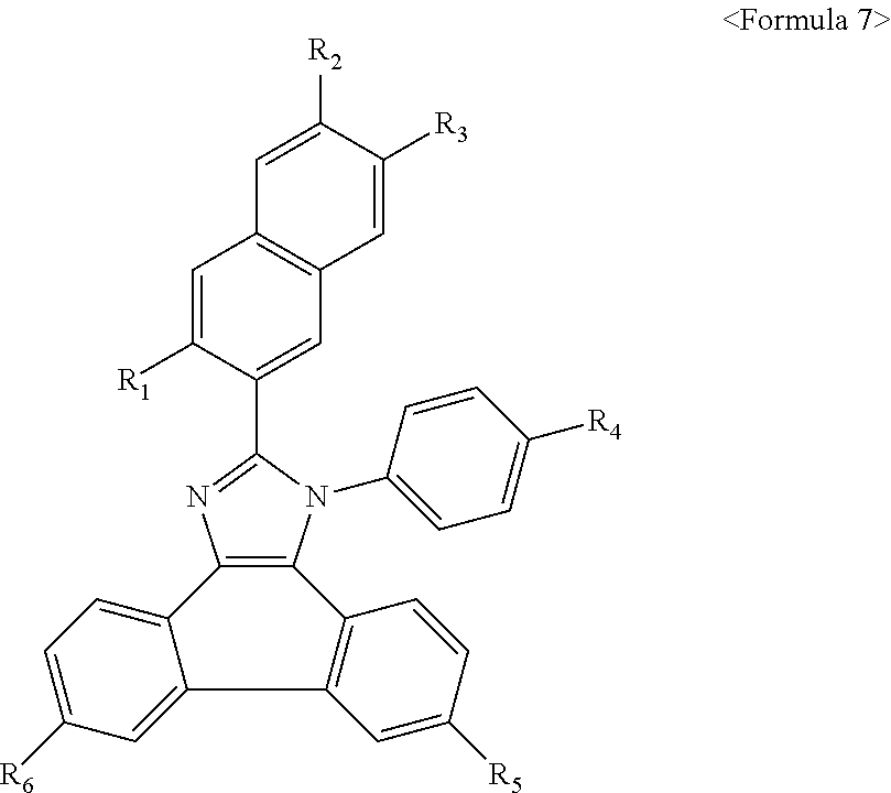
C12=C(N(C3=CC=C([R4])C=C3)C(C3=CC4=C(C=C3[R1])C=C([R2])C([R3])=C4)=N1)C1=C(C3=CC([R6])=CC=C23)C=C([R5])C=C1
